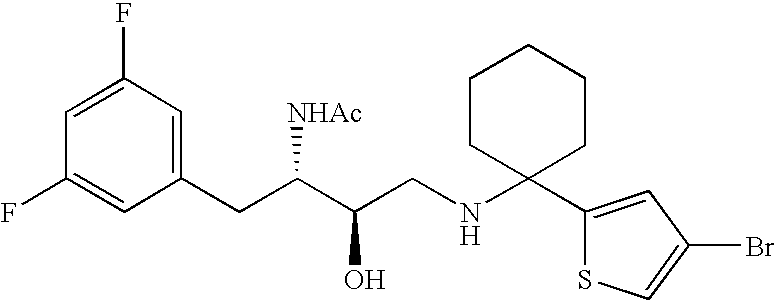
C1=C(F)C=C(CC(C(CNC2(C3=CC(Br)=CS3)CCCCC2)O)[NHAc])C=C1F
